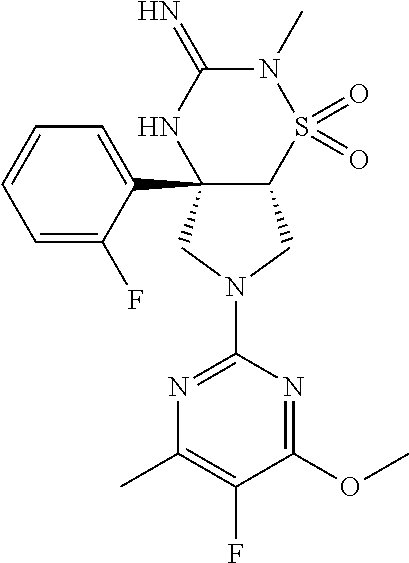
C12(C3=CC=CC=C3F)C(S(=O)(=O)N(C)C(=N)N1)CN(C1=NC(C)=C(F)C(OC)=N1)C2
